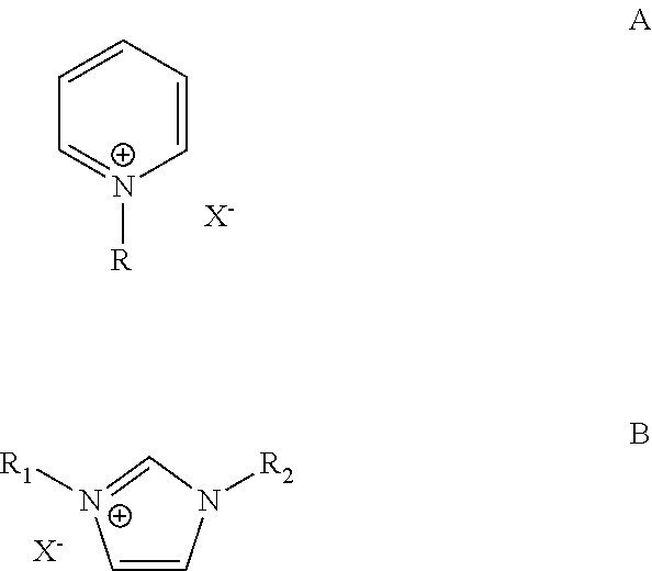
C1=[N+]([R])C=CC=C1.[X-].C1=CN([R2])C=[N+]1[R1].[X-]
